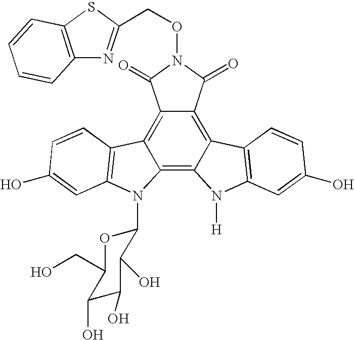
C12=C3C(=C4C(=C1C(=O)N(OCC1=NC5=C(S1)C=CC=C5)C2=O)C1=C(N4[H])C=C(O)C=C1)N(C1OC(CO)C(O)C(O)C1O)C1=C3C=CC(O)=C1
